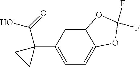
C1=C(C2(C(=O)O)CC2)C=C2C(=C1)OC(F)(F)O2
